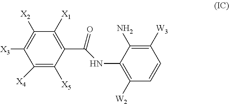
O=C(NC1=C([W2])C=CC([W3])=C1N)C1=C([X1])C([X2])=C([X3])C([X4])=C1[X5]
